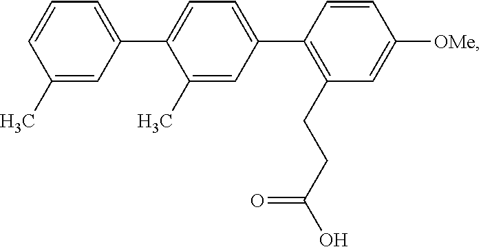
C1(C)=CC(C2=CC=C(C3=C(CCC(O)=O)C=C([OMe])C=C3)C=C2C)=CC=C1
